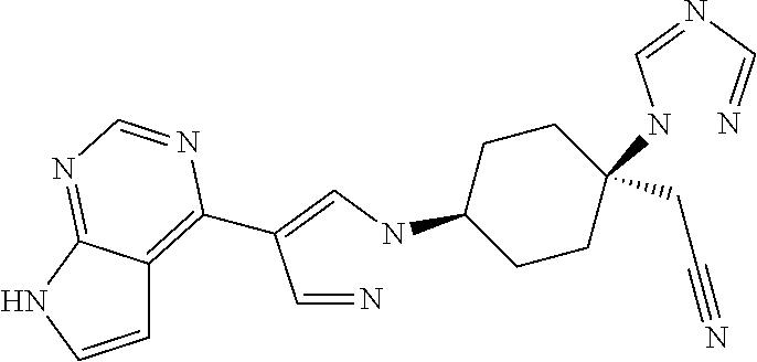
C1=CNC2=NC=NC(C(C=N)=CNC3CCC(CC#N)(NC=NC=N)CC3)=C12
